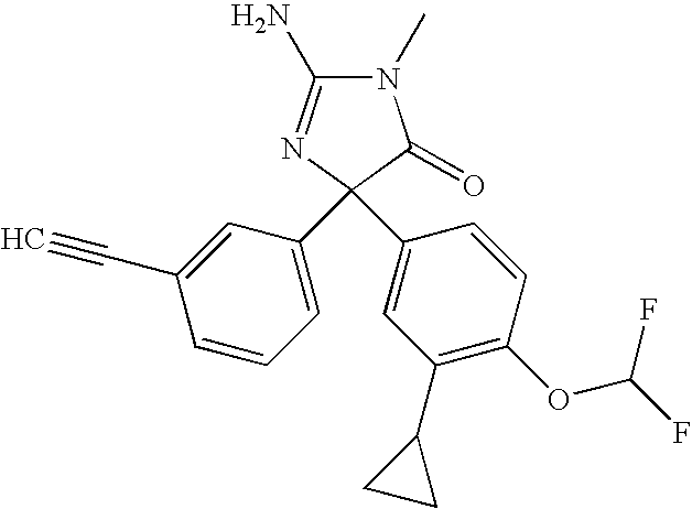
N1(C)C(N)=NC(C2=CC=CC(C#C)=C2)(C2=CC(C3CC3)=C(OC(F)F)C=C2)C1=O
